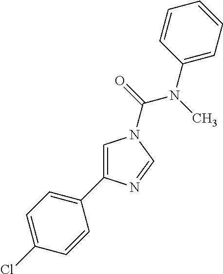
C1=C(C2=CC=C(Cl)C=C2)N=CN1C(=O)N(C)C1=CC=CC=C1
